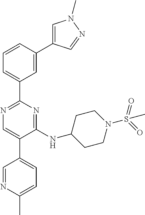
N1=C(C2=CC=CC(C3=CN(C)N=C3)=C2)N=C(NC2CCN(S(=O)(=O)C)CC2)C(C2=CC=C(C)N=C2)=C1
